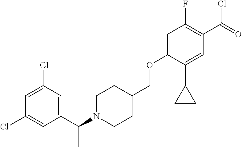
C1(Cl)=CC(C(N2CCC(COC3=CC(F)=C(C(Cl)=O)C=C3C3CC3)CC2)C)=CC(Cl)=C1
